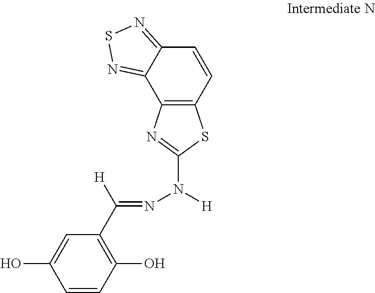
C12=NSN=C1C1=C(C=C2)SC(N(N=C(C2=C(O)C=CC(O)=C2)[H])[H])=N1
